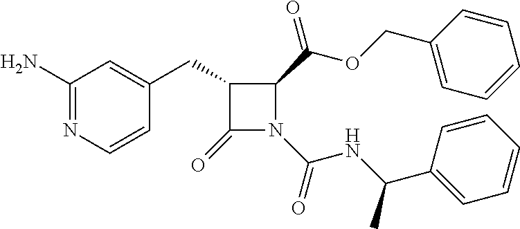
C1(N)=NC=CC(CC2C(=O)N(C(=O)NC(C3=CC=CC=C3)C)C2C(OCC2=CC=CC=C2)=O)=C1
